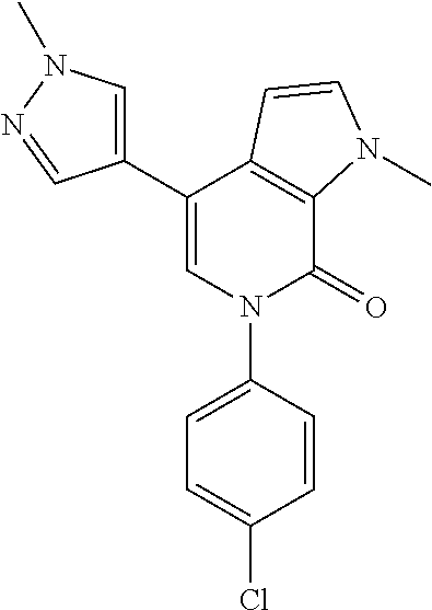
C1(C2=CN(C3=CC=C(Cl)C=C3)C(=O)C3=C2C=CN3C)=CN(C)N=C1
